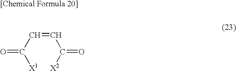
C(C=CC([X1])=O)([X2])=O
